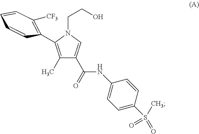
C1(C)=C(C2=C([CF3])C=CC=C2)N(CCO)C=C1C(=O)NC1=CC=C(S(C)(=O)=O)C=C1
